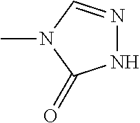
N1N=CN(C)C1=O
